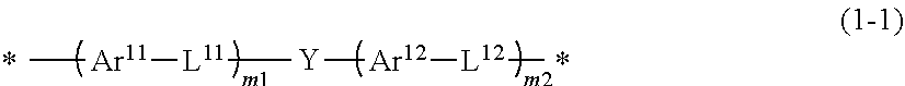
C[Ar11][L11][Y][Ar12][L12]C
